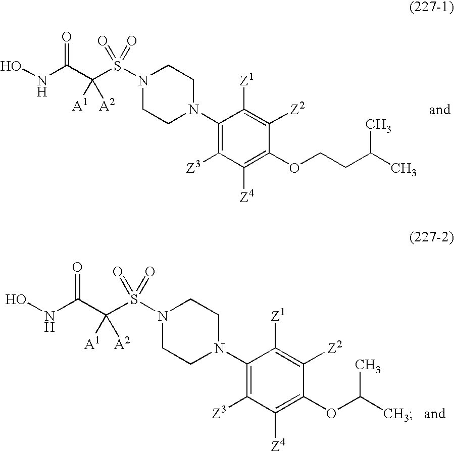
C(NO)(=O)C(S(N1CCN(C2=C([Z3])C([Z4])=C(OCCC(C)C)C([Z2])=C2[Z1])CC1)(=O)=O)([A1])[A2].C(NO)(=O)C(S(N1CCN(C2=C([Z3])C([Z4])=C(OC(C)C)C([Z2])=C2[Z1])CC1)(=O)=O)([A1])[A2]
